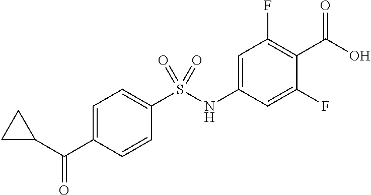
C1=C(C(C2CC2)=O)C=CC(S(=O)(NC2=CC(F)=C(C(O)=O)C(F)=C2)=O)=C1
